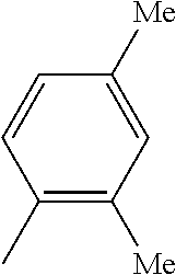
C1(C)=C([Me])C=C([Me])C=C1
